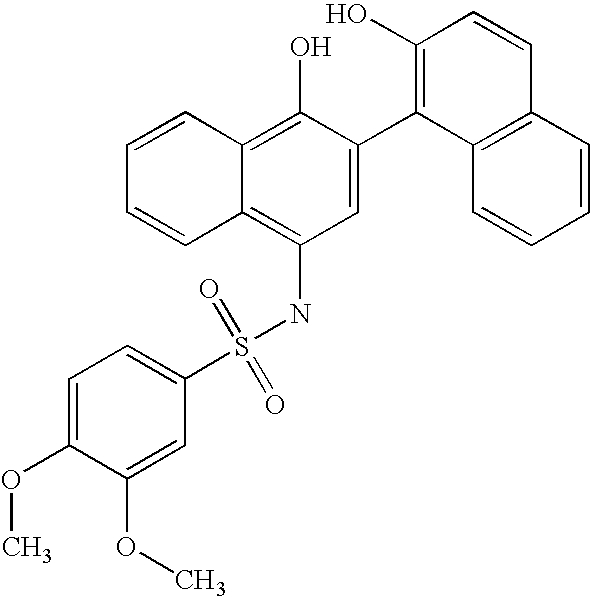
C1=C(OC)C(OC)=CC(S(NC2=C3C(=C(O)C(C4=C(O)C=CC5=C4C=CC=C5)=C2)C=CC=C3)(=O)=O)=C1
